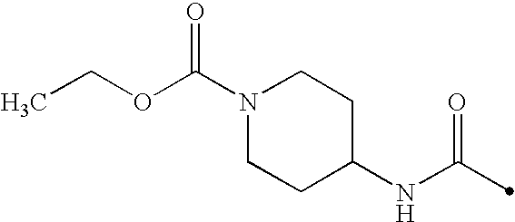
C1(NC(=O)C)CCN(C(OCC)=O)CC1
